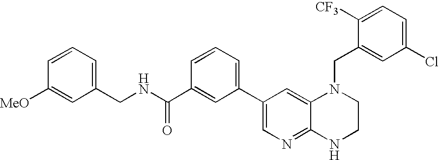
C1(CNC(C2=CC(C3=CN=C4C(=C3)N(CC3=CC(Cl)=CC=C3[CF3])CCN4)=CC=C2)=O)=CC=CC([MeO])=C1
